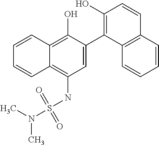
C1=C(C2=C(O)C=CC3=C2C=CC=C3)C(O)=C2C(=C1NS(N(C)C)(=O)=O)C=CC=C2
